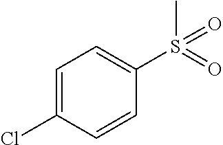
CS(=O)(=O)C1=CC=C(Cl)C=C1
